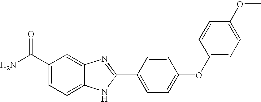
C1(C(N)=O)=CC=C2C(=C1)N=C(C1=CC=C(OC3=CC=C(OC)C=C3)C=C1)N2
